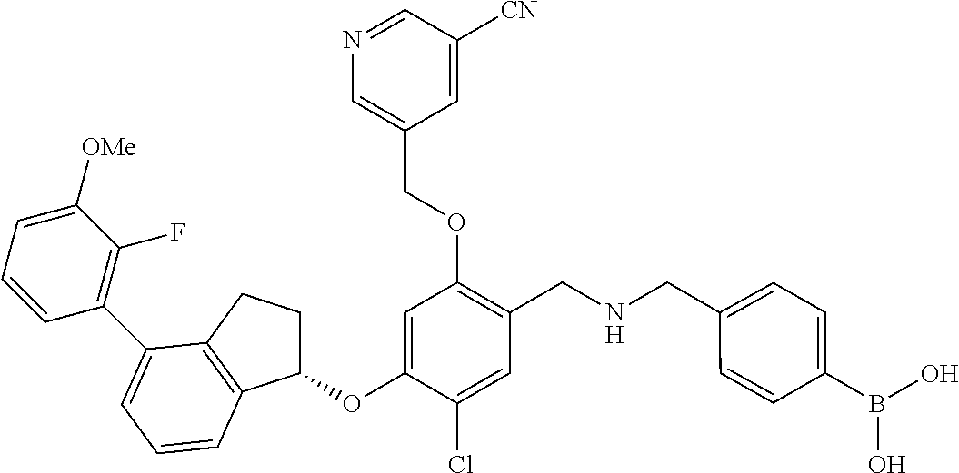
C1=C(OC2CCC3=C2C=CC=C3C2=C(F)C([OMe])=CC=C2)C(Cl)=CC(CNCC2=CC=C(B(O)O)C=C2)=C1OCC1=CN=CC([CN])=C1
